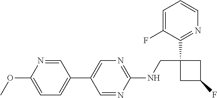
C1=NC(NCC2(C3=NC=CC=C3F)CC(F)C2)=NC=C1C1=CC=C(OC)N=C1
